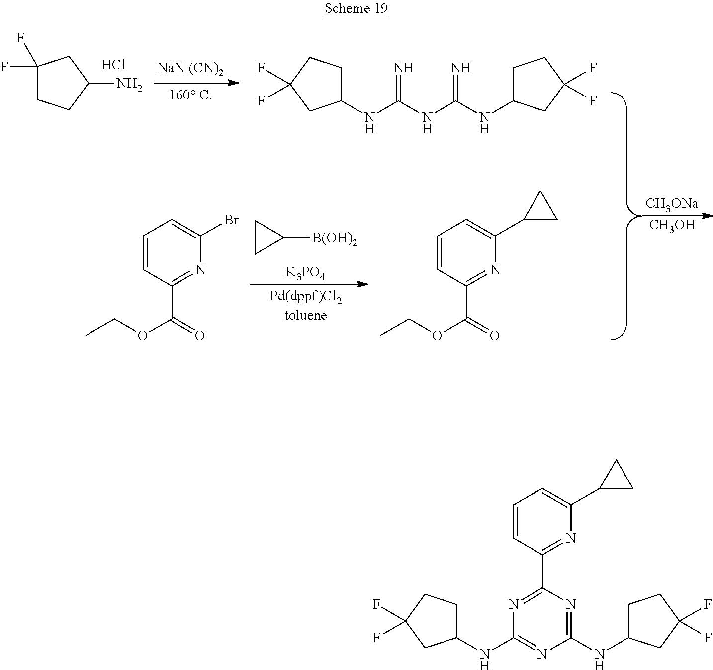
C1CC1[B(OH)2].[K3PO4].[CH3ONa].[CH3OH].C1(F)(F)CCC(N)C1.Cl.N(C(=N)NC(NC1CCC(F)(F)C1)=N)C1CCC(F)(F)C1.C1=CC(C(OCC)=O)=NC(Br)=C1.C1=CC(C(OCC)=O)=NC(C2CC2)=C1.N(C1=NC(NC2CCC(F)(F)C2)=NC(C2=NC(C3CC3)=CC=C2)=N1)C1CCC(F)(F)C1
